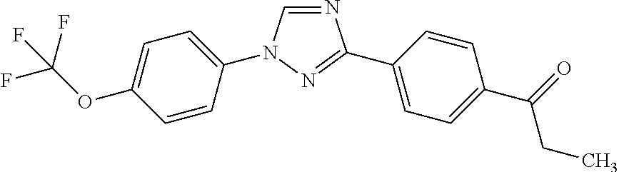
N1=CN(C2=CC=C(OC(F)(F)F)C=C2)N=C1C1=CC=C(C(=O)CC)C=C1
